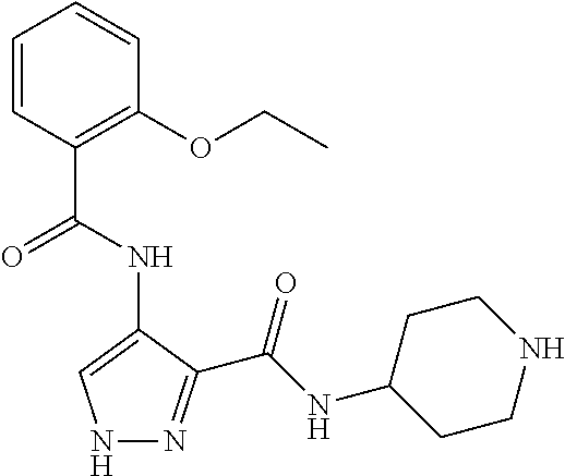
N1N=C(C(NC2CCNCC2)=O)C(NC(C2=C(OCC)C=CC=C2)=O)=C1
